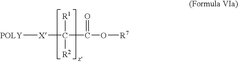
C(C(O[R7])=O)([X][POLY])([R1])[R2]
